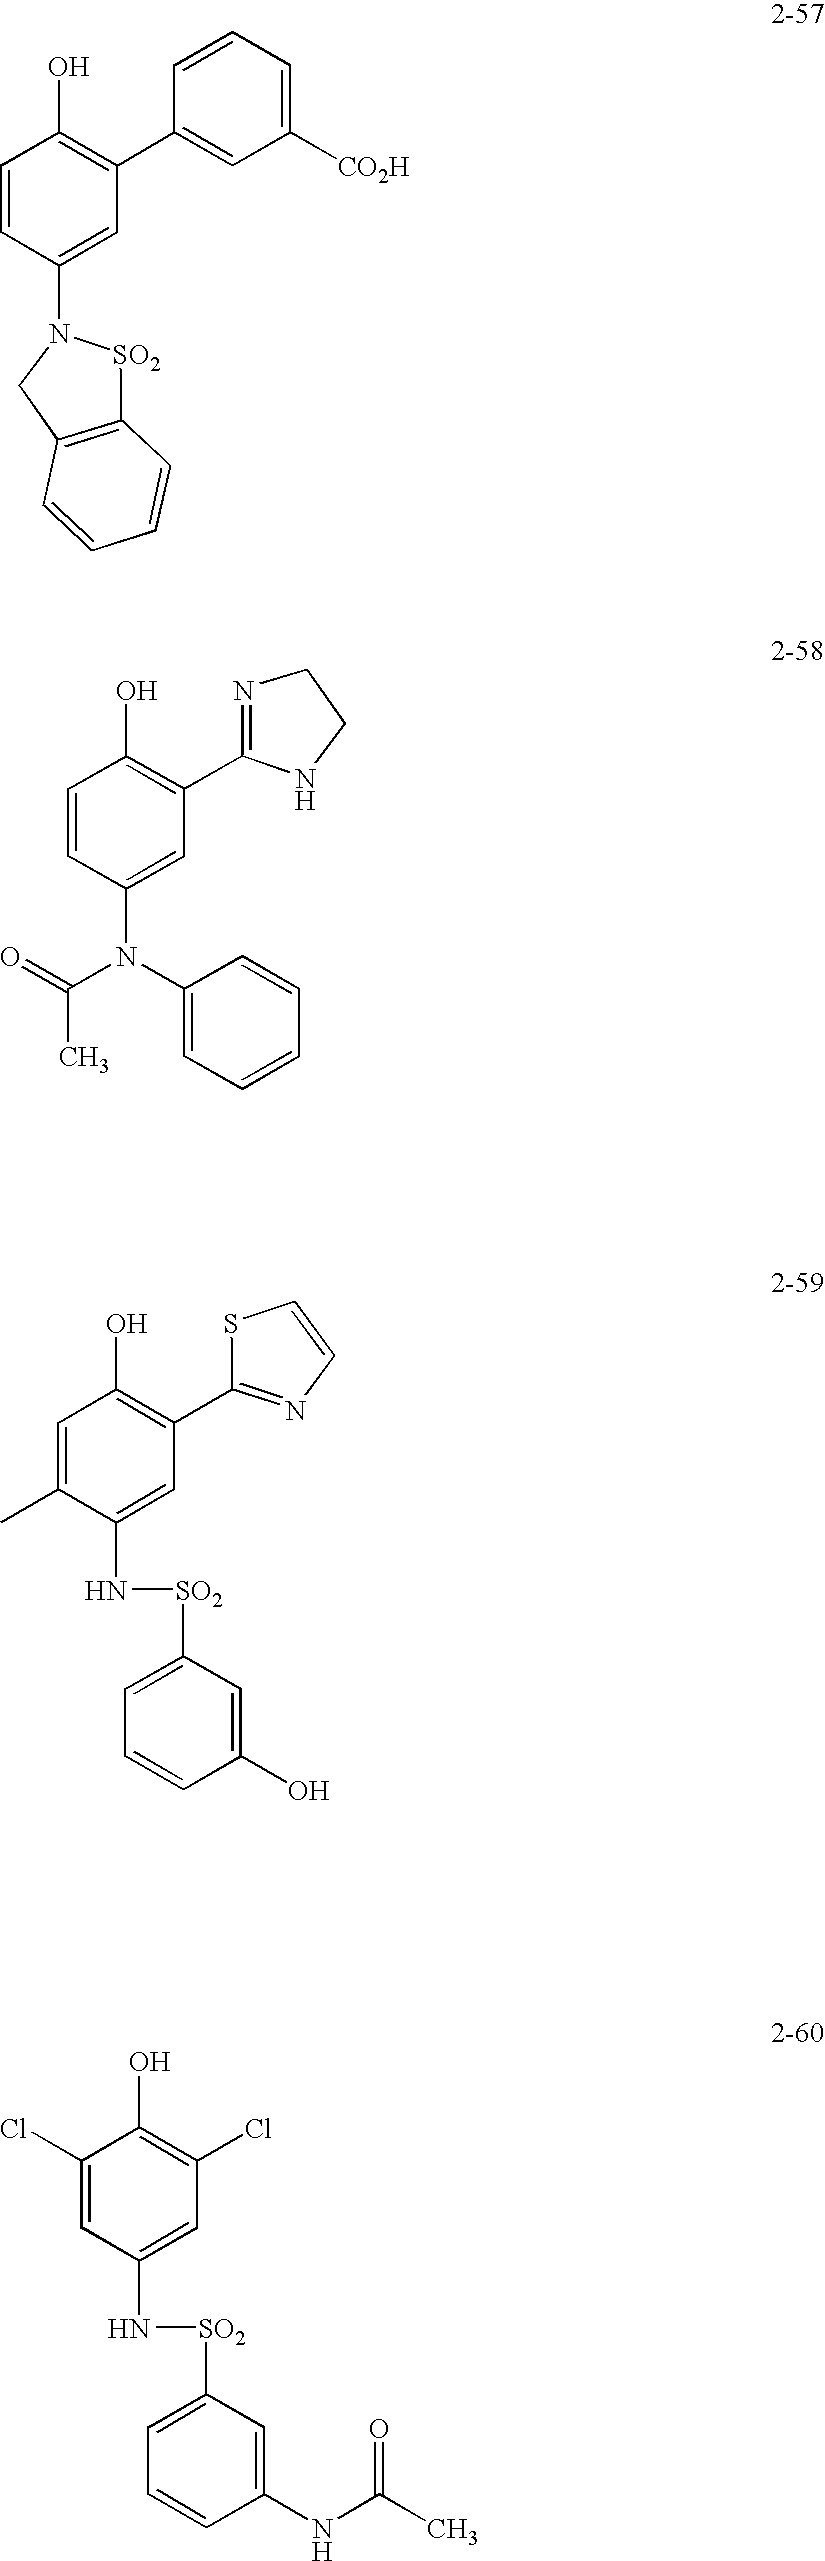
C1=CC(N2CC3=C([SO2]2)C=CC=C3)=CC(C2=CC([CO2H])=CC=C2)=C1O.C1=CC(N(C2=CC=CC=C2)C(=O)C)=CC(C2=NCCN2)=C1O.C1(Cl)=CC(N[SO2]C2=CC=CC(NC(=O)C)=C2)=CC(Cl)=C1O.C1=C(C)C(N[SO2]C2=CC=CC(O)=C2)=CC(C2=NC=CS2)=C1O
